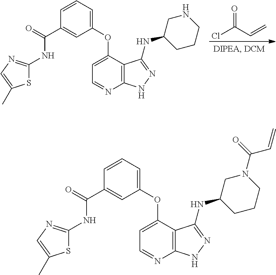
C1(OC2=CC=NC3=C2C(NC2CCCNC2)=NN3)=CC=CC(C(NC2=NC=C(C)S2)=O)=C1.ClC(C=C)=O.C1(OC2=CC=NC3=C2C(NC2CCCN(C(C=C)=O)C2)=NN3)=CC=CC(C(NC2=NC=C(C)S2)=O)=C1
